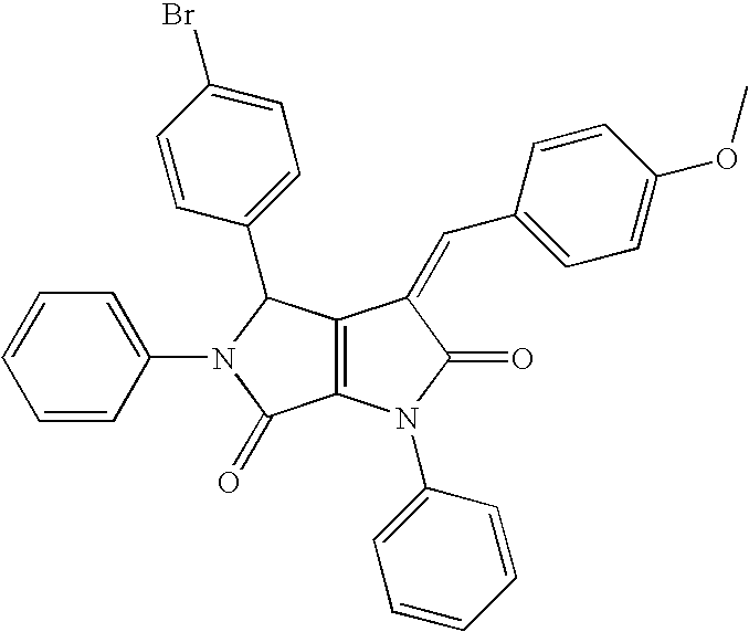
C12=C(C(=O)N(C3=CC=CC=C3)C1C1=CC=C(Br)C=C1)N(C1=CC=CC=C1)C(=O)C2=CC1=CC=C(OC)C=C1
